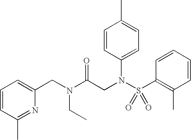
C1=CC(C)=NC(CN(CC)C(CN(C2=CC=C(C)C=C2)S(C2=C(C)C=CC=C2)(=O)=O)=O)=C1
